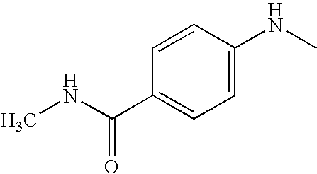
C1=CC(C(NC)=O)=CC=C1NC
